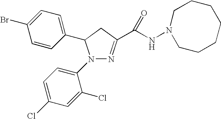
C1(C2CC(C(NN3CCCCCCC3)=O)=NN2C2=CC=C(Cl)C=C2Cl)=CC=C(Br)C=C1
